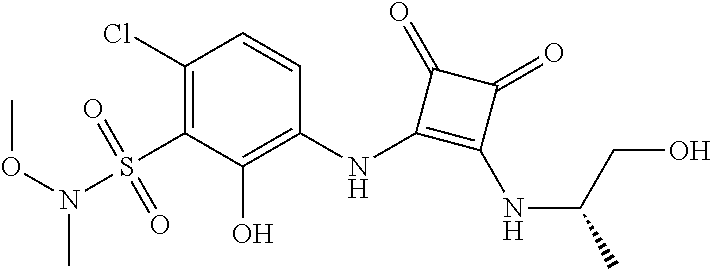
C1(Cl)=C(S(=O)(=O)N(OC)C)C(O)=C(NC2=C(NC(C)CO)C(=O)C2=O)C=C1
